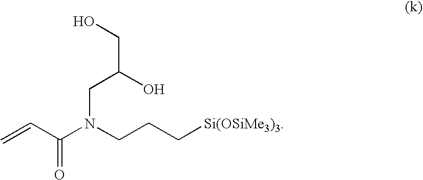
C=CC(N(CCC[Si(OSiMe3)3])CC(CO)O)=O
